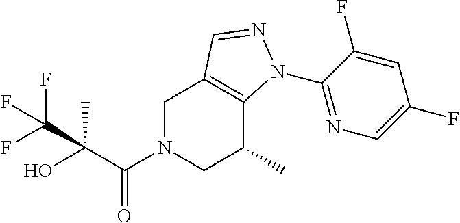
C1N(C(C(O)(C)C(F)(F)F)=O)CC(C)C2=C1C=NN2C1=NC=C(F)C=C1F
